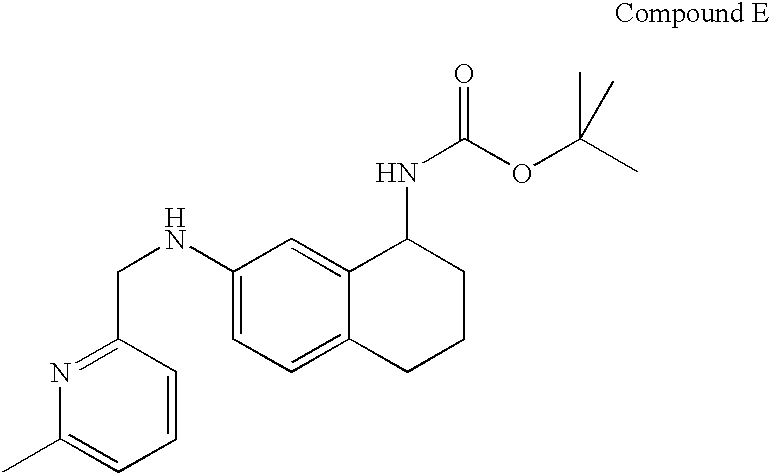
C1(CNC2=CC=C3C(=C2)C(NC(OC(C)(C)C)=O)CCC3)=NC(C)=CC=C1
